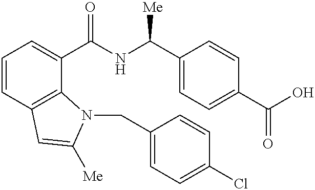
C1=CC2=C(C(C(NC(C3=CC=C(C(O)=O)C=C3)[Me])=O)=C1)N(CC1=CC=C(Cl)C=C1)C([Me])=C2
